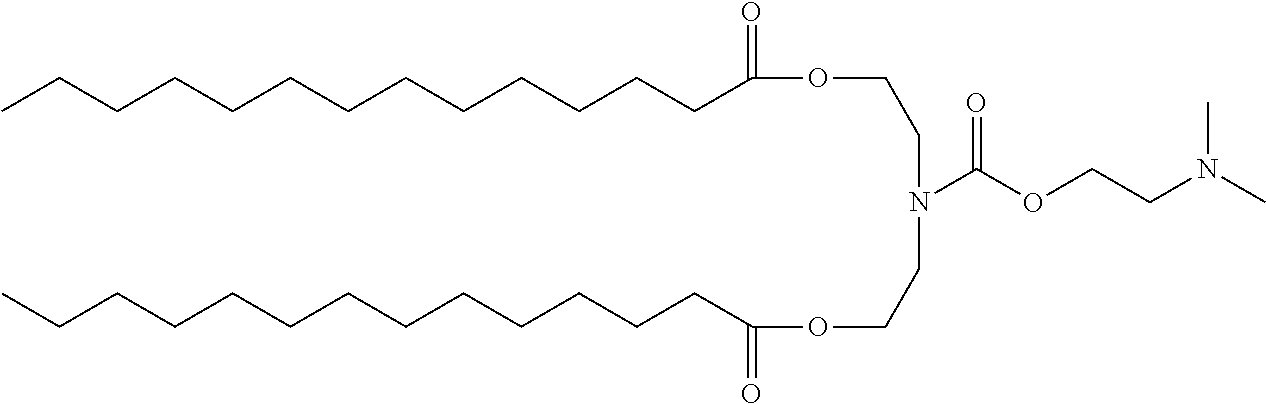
C(CCCCCCC(=O)OCCN(C(OCCN(C)C)=O)CCOC(CCCCCCCCCCCCC)=O)CCCCCC
